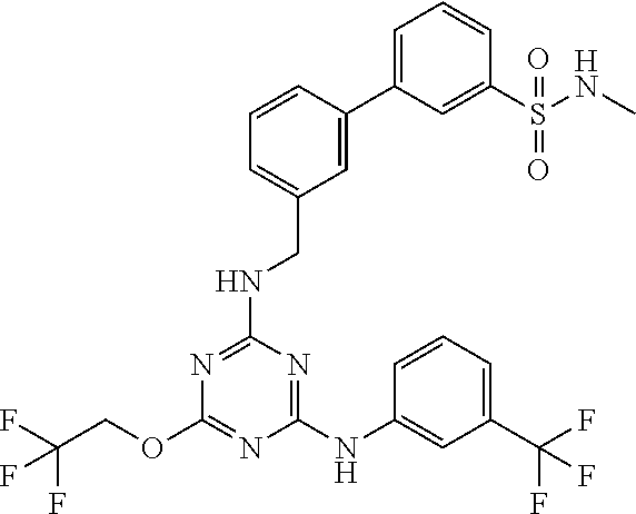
C1(NC2=CC(C(F)(F)F)=CC=C2)=NC(NCC2=CC=CC(C3=CC=CC(S(NC)(=O)=O)=C3)=C2)=NC(OCC(F)(F)F)=N1
